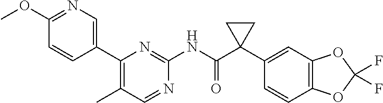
COC1=NC=C(C2=C(C)C=NC(NC(C3(C4=CC5=C(C=C4)OC(F)(F)O5)CC3)=O)=N2)C=C1
